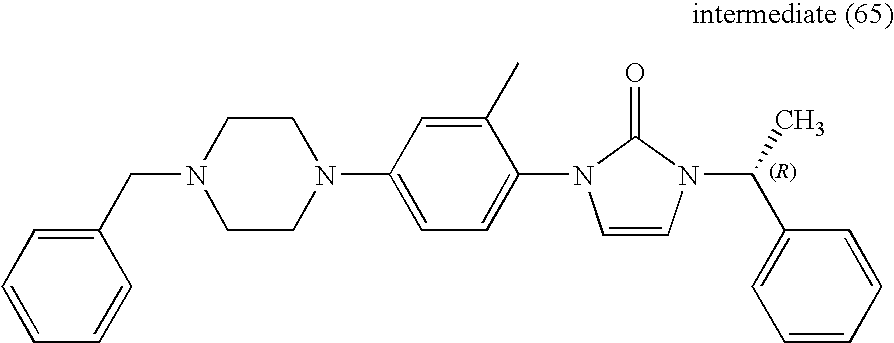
C1(CN2CCN(C3=CC=C(N4C=CN(C(C)C5=CC=CC=C5)C4=O)C(C)=C3)CC2)=CC=CC=C1
